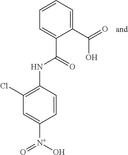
C1=CC=C(C(O)=O)C(C(=O)NC2=C(Cl)C=C([N+](O)=O)C=C2)=C1
